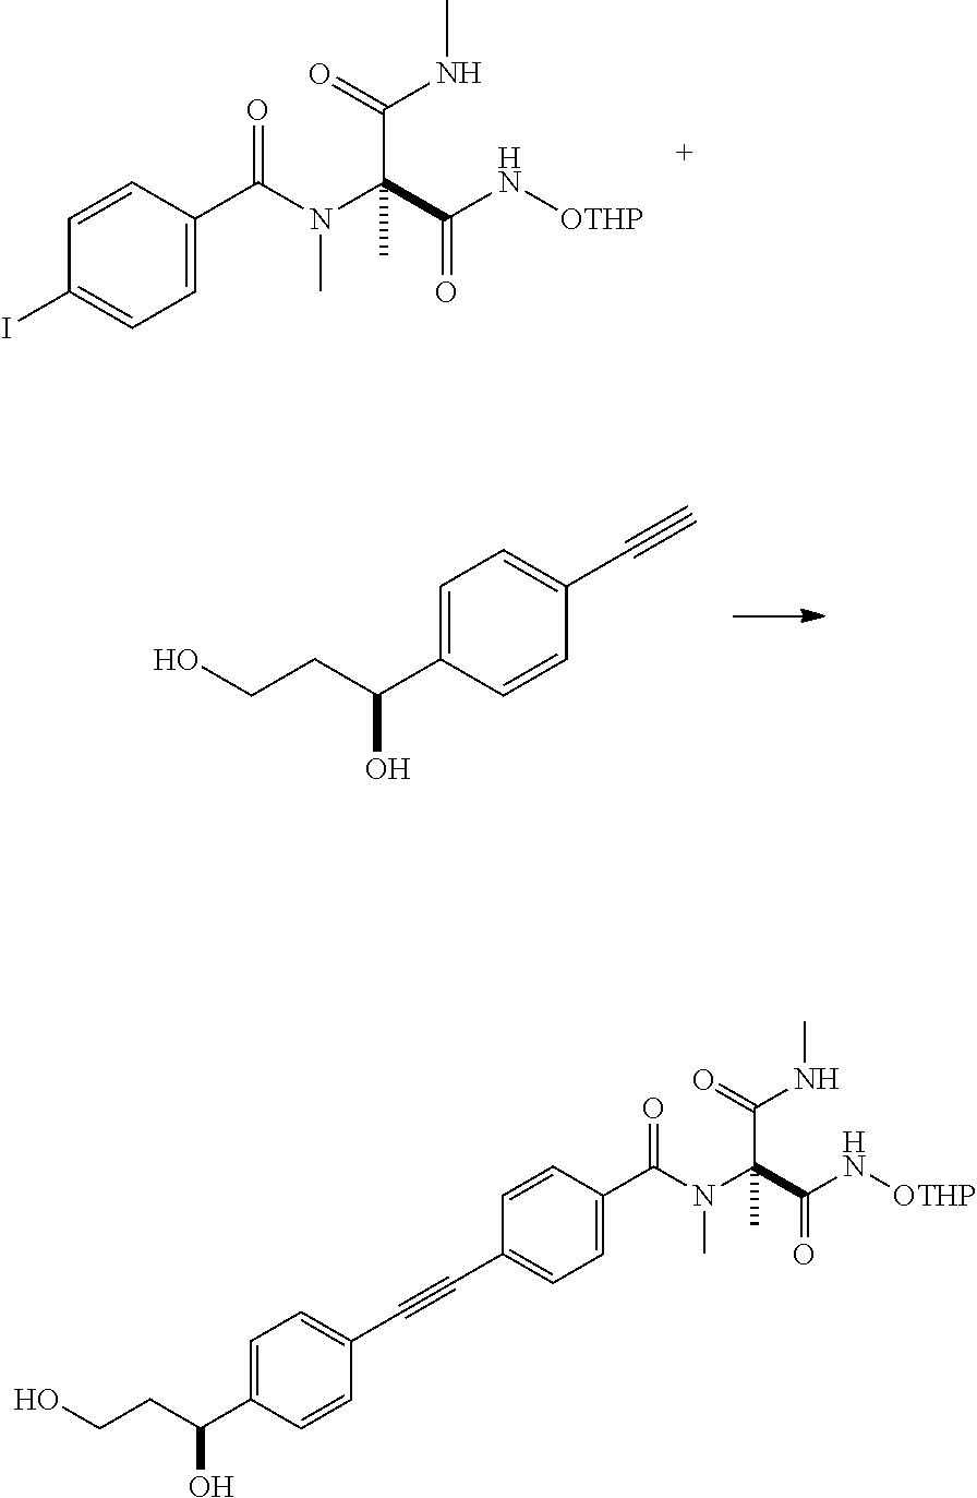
C1=CC(C(N(C(C(N[OTHP])=O)(C(=O)NC)C)C)=O)=CC=C1I.C1=C(C(CCO)O)C=CC(C#C)=C1.C1=CC(C(N(C(C(N[OTHP])=O)(C(=O)NC)C)C)=O)=CC=C1C#CC1=CC=C(C(CCO)O)C=C1
